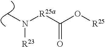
CN([R25a]C(=O)O[R25])[R23]
